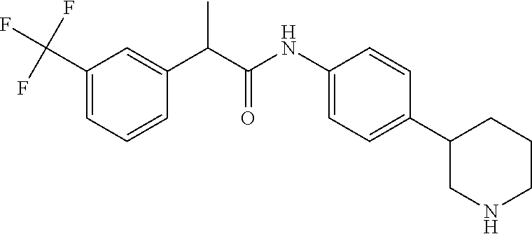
C1=C(C(C)C(NC2=CC=C(C3CNCCC3)C=C2)=O)C=CC=C1C(F)(F)F
